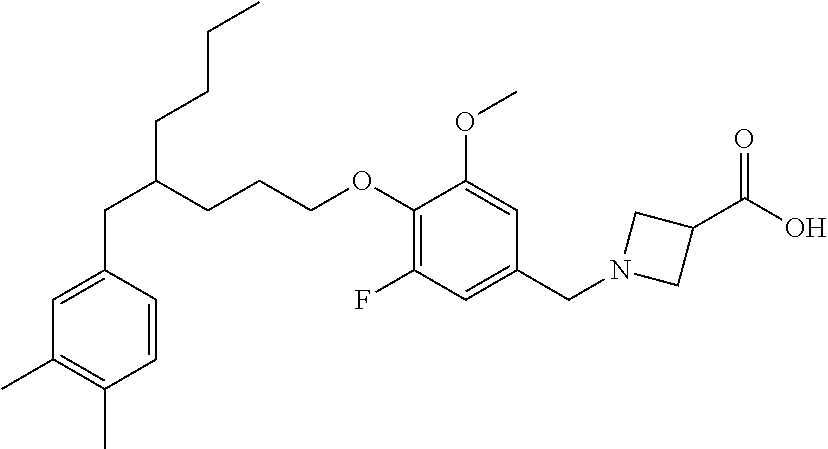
C(C1=CC(C)=C(C)C=C1)C(CCCOC1=C(F)C=C(CN2CC(C(O)=O)C2)C=C1OC)CCCC
